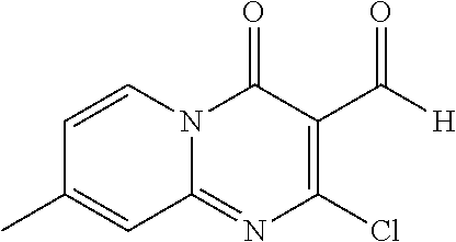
C1=CN2C(=NC(Cl)=C(C(=O)[H])C2=O)C=C1C
